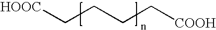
[HOOC]CCCC[COOH]
